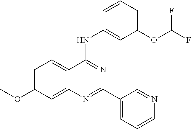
C1=C(OC)C=C2C(=C1)C(NC1=CC(OC(F)F)=CC=C1)=NC(C1=CC=CN=C1)=N2
